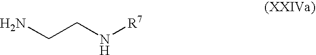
NCCN[R7]
